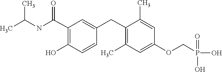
C1=C(CC2=C(C)C=C(OCP(=O)(O)O)C=C2C)C=CC(O)=C1C(=O)NC(C)C
